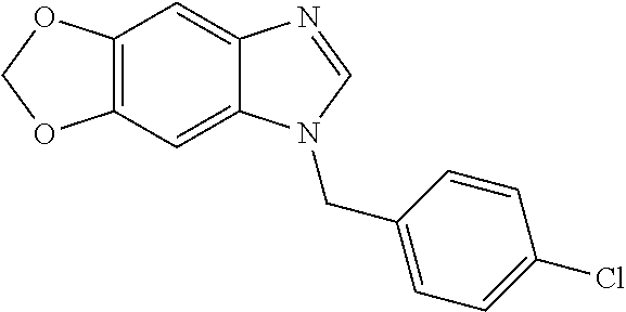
C12=C(C=C3C(=C1)N=CN3CC1=CC=C(Cl)C=C1)OCO2
